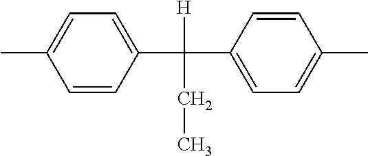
C1=CC(C(C2=CC=C(C)C=C2)(CC)[H])=CC=C1C
